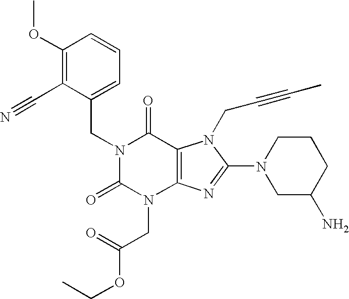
C1(OC)=C(C#N)C(CN2C(=O)N(CC(OCC)=O)C3=C(C2=O)N(CC#CC)C(N2CC(N)CCC2)=N3)=CC=C1
